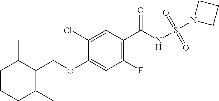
C1(Cl)=CC(C(NS(N2CCC2)(=O)=O)=O)=C(F)C=C1OCC1C(C)CCCC1C
